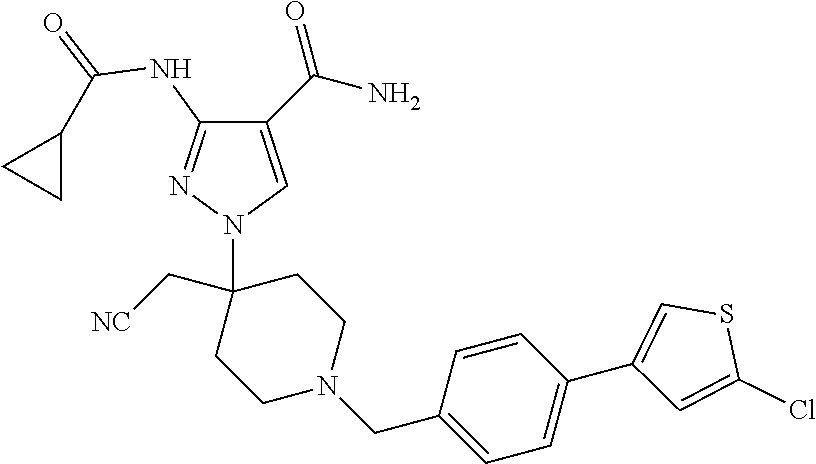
C1(C(N)=O)=CN(C2(C[NC])CCN(CC3=CC=C(C4=CSC(Cl)=C4)C=C3)CC2)N=C1NC(=O)C1CC1
